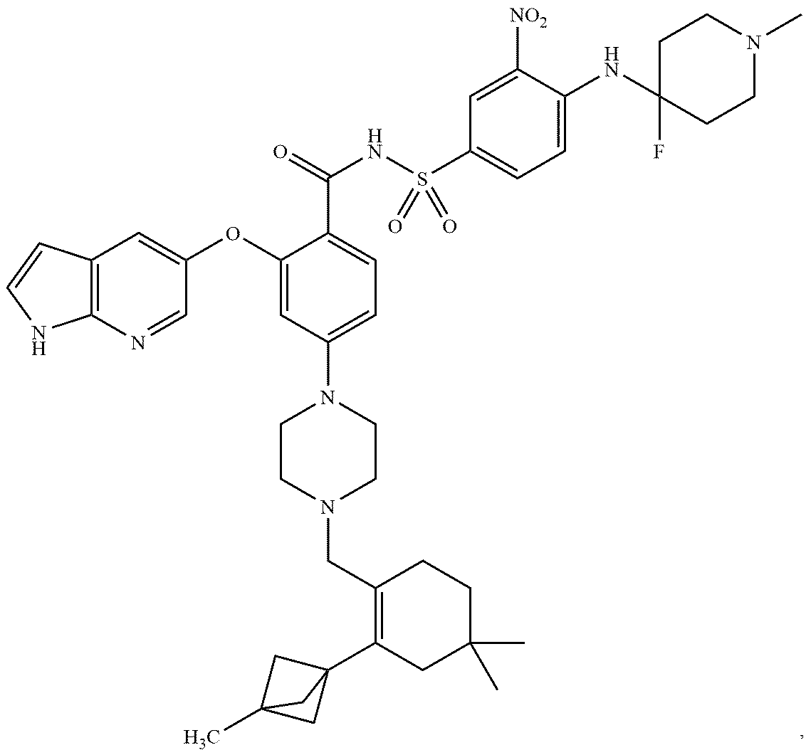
C12=C(N=CC(OC3=CC(N4CCN(CC5=C(C67CC(C)(C6)C7)CC(C)(C)CC5)CC4)=CC=C3C(=O)NS(C3=CC=C(NC4(F)CCN(C)CC4)C([NO2])=C3)(=O)=O)=C1)NC=C2
